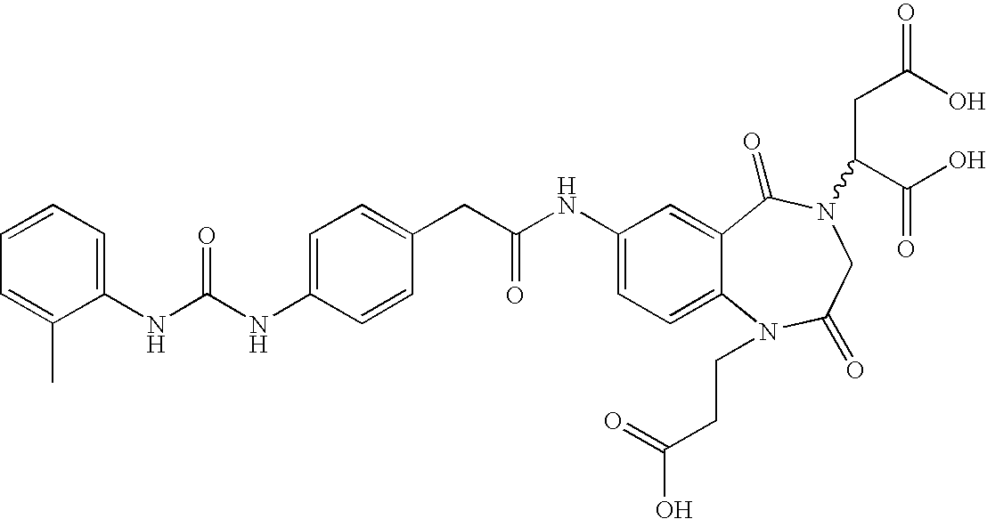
C1(NC(NC2=CC=C(CC(NC3=CC=C4C(=C3)C(=O)N(C(C(O)=O)CC(=O)O)CC(=O)N4CCC(O)=O)=O)C=C2)=O)=CC=CC=C1C
